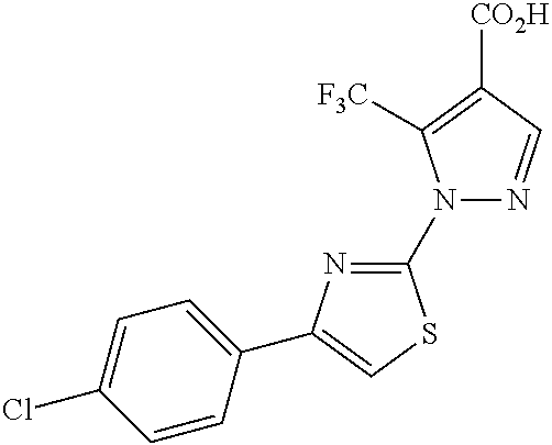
C1(N2N=CC([CO2H])=C2[F3C])=NC(C2=CC=C(Cl)C=C2)=CS1
